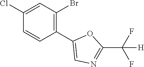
C1(Cl)=CC(Br)=C(C2=CN=C(C(F)(F)[H])O2)C=C1
